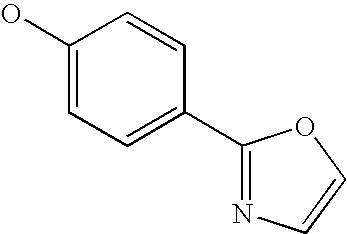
C1(O)=CC=C(C2=NC=CO2)C=C1
